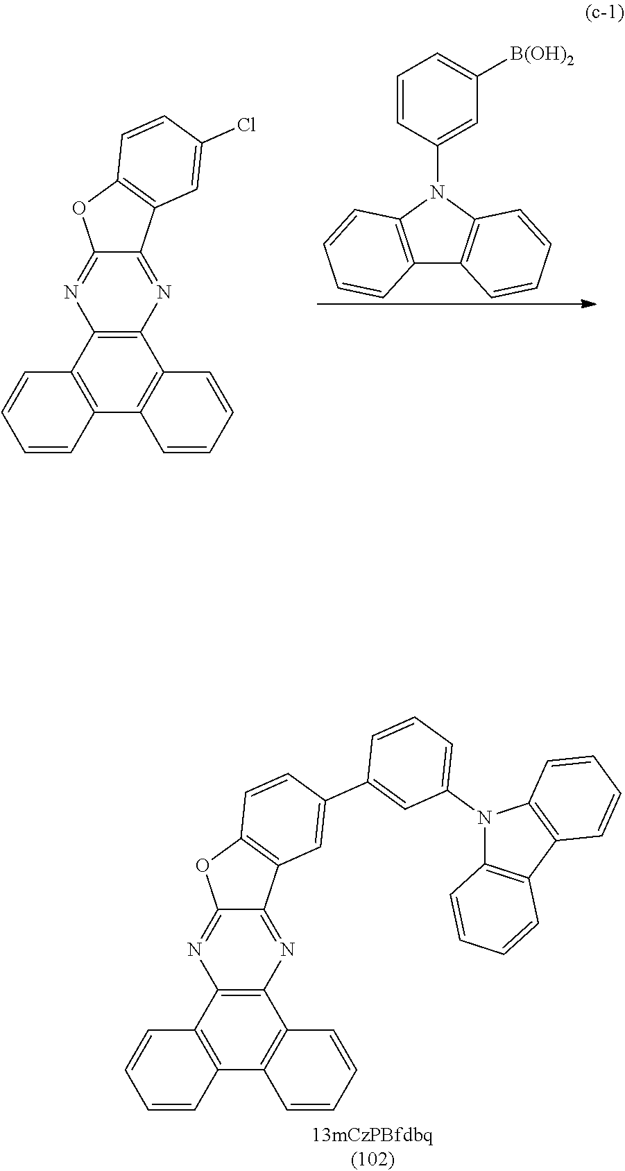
C12=C(C3=C(C4=C1C=CC=C4)C=CC=C3)N=C1C(=N2)C2=C(O1)C=CC(Cl)=C2.C12=C(N(C3=CC([B(OH)2])=CC=C3)C3=C1C=CC=C3)C=CC=C2.C12=C(C3=C(C4=C1C=CC=C4)C=CC=C3)N=C1C(=N2)C2=C(O1)C=CC(C1=CC(N3C4=C(C5=C3C=CC=C5)C=CC=C4)=CC=C1)=C2
